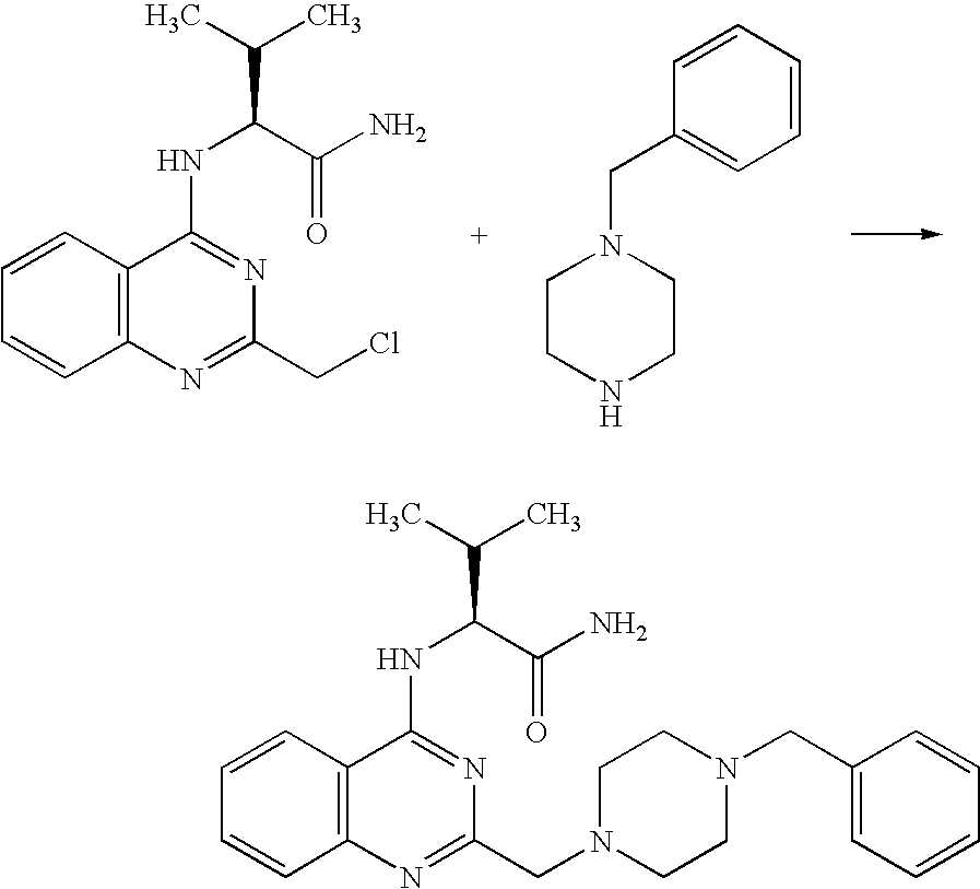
C1=CC2=C(C=C1)C(NC(C(C)C)C(N)=O)=NC(CCl)=N2.C(C1=CC=CC=C1)N1CCNCC1.C1=CC2=C(C=C1)C(NC(C(C)C)C(N)=O)=NC(CN1CCN(CC3=CC=CC=C3)CC1)=N2
